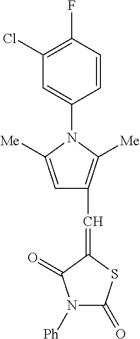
C1(Cl)=C(F)C=CC(N2C([Me])=CC(C=C3SC(=O)N([Ph])C3=O)=C2[Me])=C1
